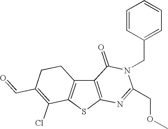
C12=C(SC3=C1CCC(C=O)=C3Cl)N=C(COC)N(CC1=CC=CC=C1)C2=O
